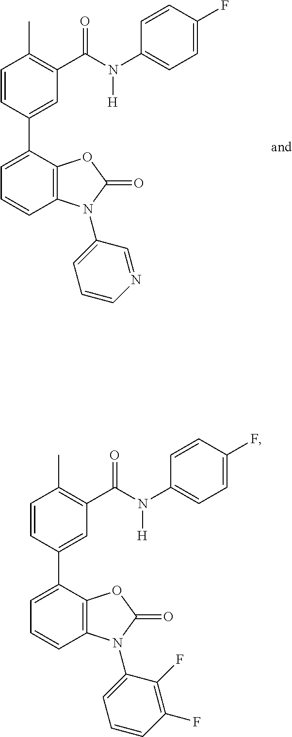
C1=CC(C2=CC=CC3=C2OC(=O)N3C2=CC=CN=C2)=CC(C(N(C2=CC=C(F)C=C2)[H])=O)=C1C.C1=CC(C2=CC=CC3=C2OC(=O)N3C2=CC=CC(F)=C2F)=CC(C(N(C2=CC=C(F)C=C2)[H])=O)=C1C
